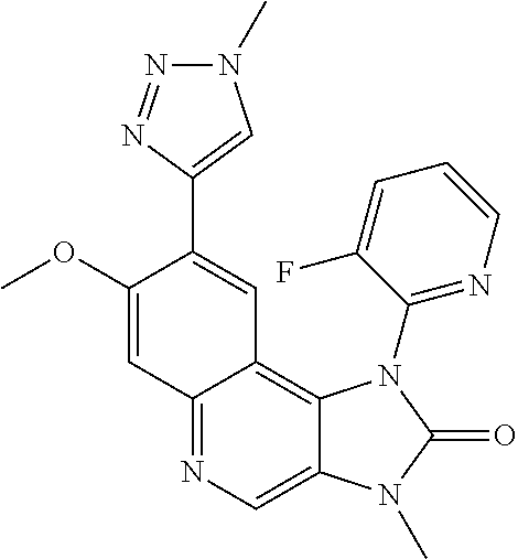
C1(OC)=CC2=NC=C3C(=C2C=C1C1=CN(C)N=N1)N(C1=NC=CC=C1F)C(=O)N3C
